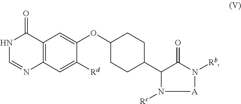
N1C=NC2=C(C1=O)C=C(OC1CCC(C3N([Rc])[A]N([Rb])C3=O)CC1)C([Rd])=C2
